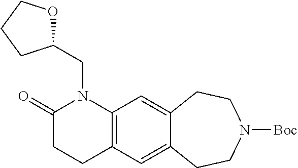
C1(CN2C(=O)CCC3=C2C=C2C(=C3)CCN([Boc])CC2)OCCC1
